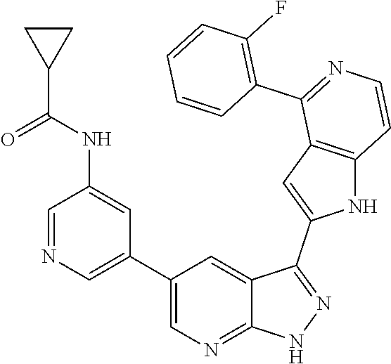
C1(C2=CN=CC(NC(=O)C3CC3)=C2)=CN=C2C(=C1)C(C1=CC3=C(N1)C=CN=C3C1=C(F)C=CC=C1)=NN2
